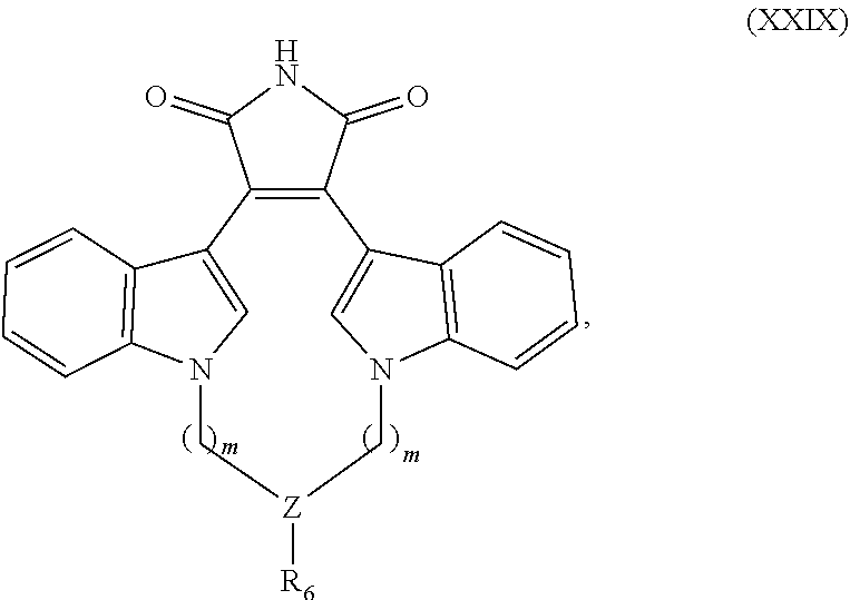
C12=C(C(=O)NC1=O)C1=CN(C3=C1C=CC=C3)C[Z]([R6])CN1C3=C(C2=C1)C=CC=C3
